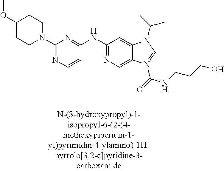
N1(C2=NC=CC(NC3=NC=C4C(=C3)N(C(C)C)C=N4C(NCCCO)=O)=N2)CCC(OC)CC1
